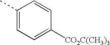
C1(C)=CC=C([CO2C(CH3)3])C=C1
